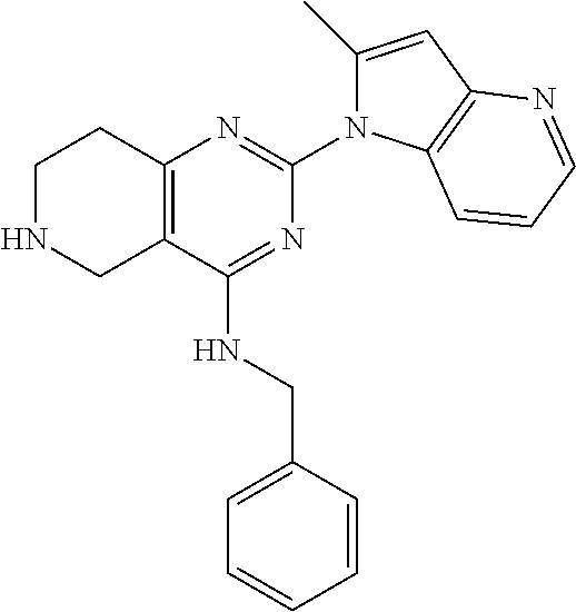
C12=C(C(NCC3=CC=CC=C3)=NC(N3C(C)=CC4=C3C=CC=N4)=N1)CNCC2
